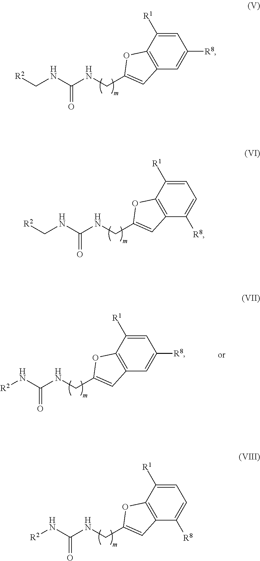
C1=C([R1])C2=C(C=C1[R8])C=C(CNC(NC[R2])=O)O2.C1=C([R1])C2=C(C([R8])=C1)C=C(CNC(NC[R2])=O)O2.C1=C([R1])C2=C(C=C1[R8])C=C(CNC(N[R2])=O)O2.C1=C([R1])C2=C(C([R8])=C1)C=C(CNC(N[R2])=O)O2
